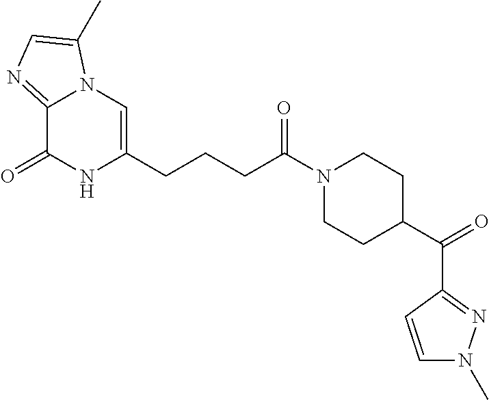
C12=NC=C(C)N1C=C(CCCC(N1CCC(C(C3=NN(C)C=C3)=O)CC1)=O)NC2=O
